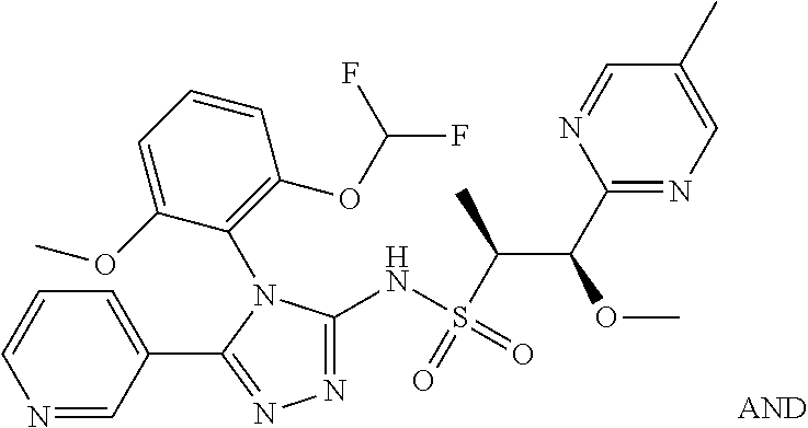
N1=C(NS(C(C(C2=NC=C(C)C=N2)OC)C)(=O)=O)N(C2=C(OC(F)F)C=CC=C2OC)C(C2=CC=CN=C2)=N1
